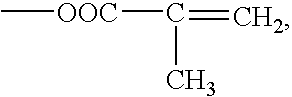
C[OOC]C(C)=C
